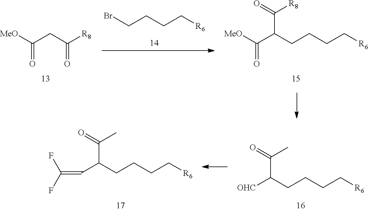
C(CC([R8])=O)([MeO])=O.C(CCC[R6])Br.C(C(CCCC[R6])C(=O)[R8])([MeO])=O.[OHC]C(CCCC[R6])C(=O)C.C(C(CCCC[R6])C(=O)C)=C(F)F
